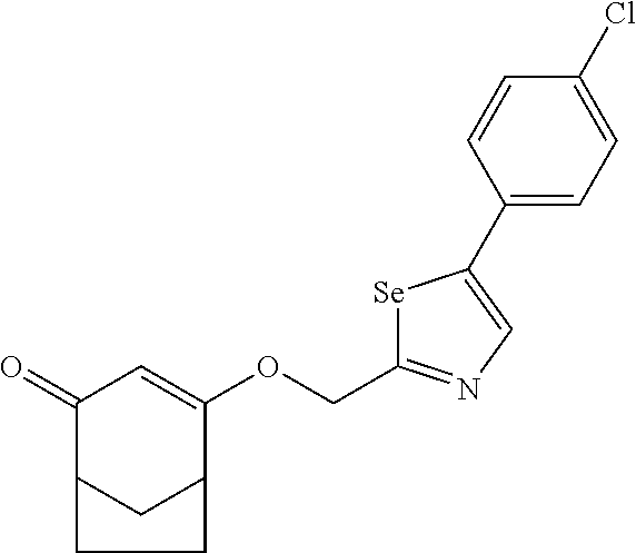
C1(OCC2=NC=C(C3=CC=C(Cl)C=C3)[Se]2)=CC(=O)C2CC1CC2
